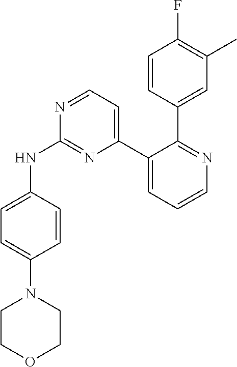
C1=CC(C2=NC=CC=C2C2=CC=NC(NC3=CC=C(N4CCOCC4)C=C3)=N2)=CC(C)=C1F
